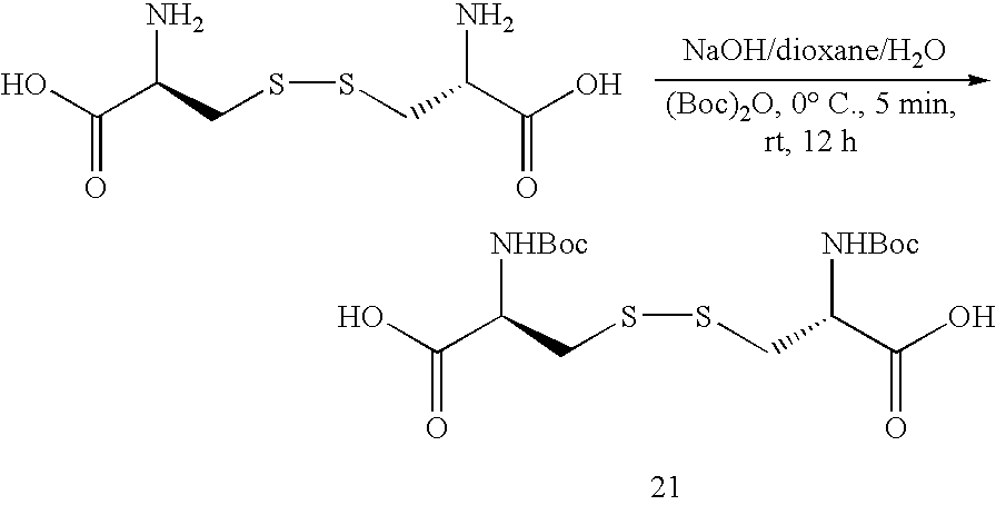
C(C(CSSCC(C(=O)O)N)N)(=O)O.C(C(CSSCC(C(=O)O)[NHBoc])[NHBoc])(=O)O
